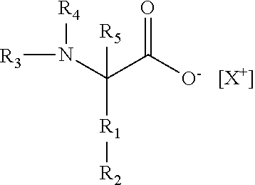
[R5]C(N([R4])[R3])(C(=O)[O-])[R1][R2].[[X+]]
